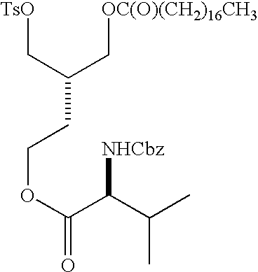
[TsO]CC(CCOC(=O)C(C(C)C)[NHCbz])C[OC(O)(CH2)16CH3]
